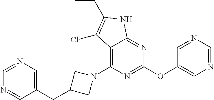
C12=C(N3CC(CC4=CN=CN=C4)C3)N=C(OC3=CN=CN=C3)N=C1NC(CC)=C2Cl
